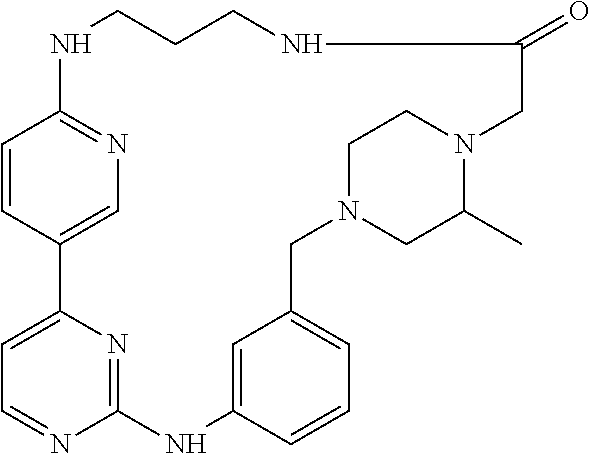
C1=CC2=CN=C1NCCCNC(=O)CN1C(C)CN(CC3=CC=CC(=C3)NC3=NC2=CC=N3)CC1
